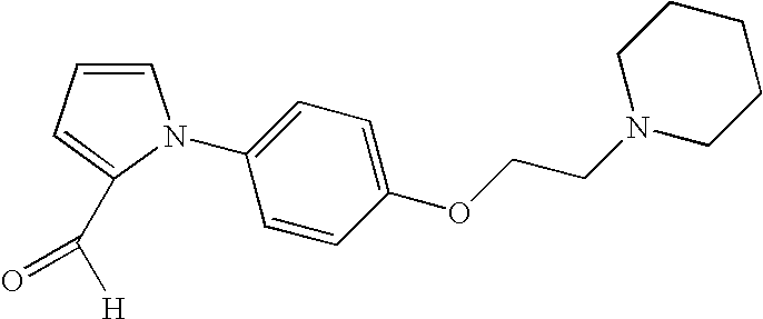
C1(OCCN2CCCCC2)=CC=C(N2C=CC=C2C([H])=O)C=C1
